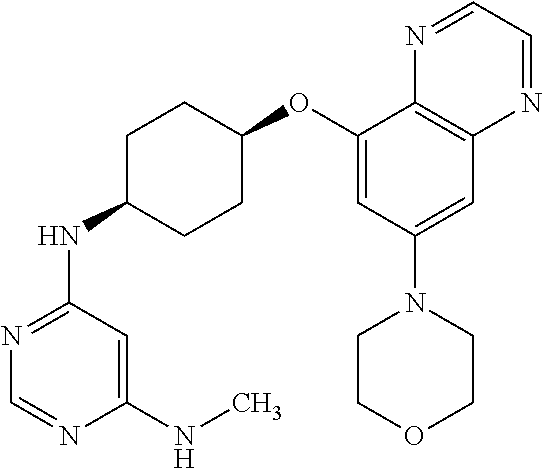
C1(NC2CCC(OC3=CC(N4CCOCC4)=CC4=C3N=CC=N4)CC2)=NC=NC(NC)=C1
